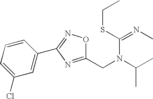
C1(CN(C(C)C)C(SCC)=NC)=NC(C2=CC(Cl)=CC=C2)=NO1
